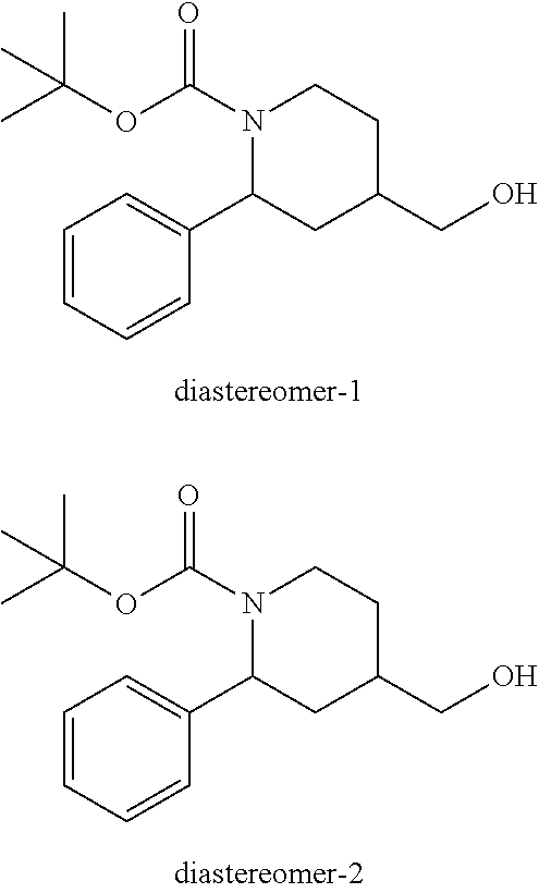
C1=CC=CC(C2CC(CO)CCN2C(OC(C)(C)C)=O)=C1.C1=CC=CC(C2CC(CO)CCN2C(OC(C)(C)C)=O)=C1
